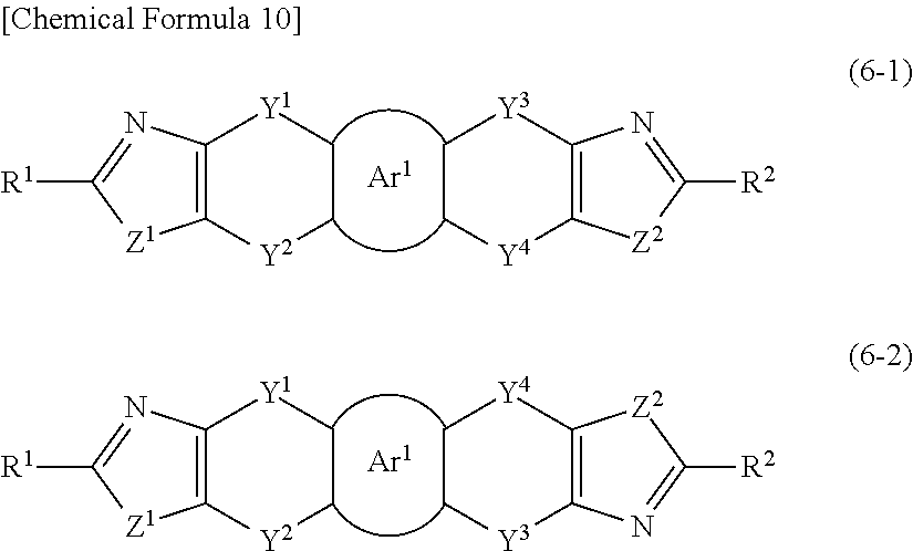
C12=C(N=C([R1])[Z1]1)[Y1]CC[Y2]2.C12=C(N=C([R2])[Z2]1)[Y3]CC[Y4]2.C12=C(N=C([R1])[Z1]1)[Y1]CC[Y2]2.C12=C([Z2]C([R2])=N1)[Y4]CC[Y3]2
